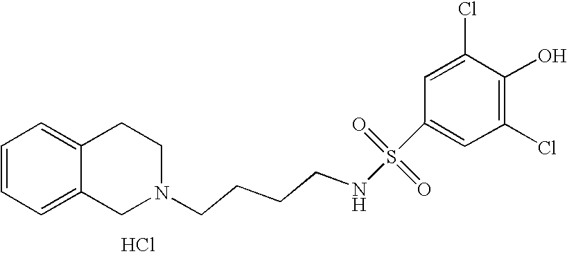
C1=CC=C2C(=C1)CCN(CCCCNS(C1=CC(Cl)=C(O)C(Cl)=C1)(=O)=O)C2.Cl
